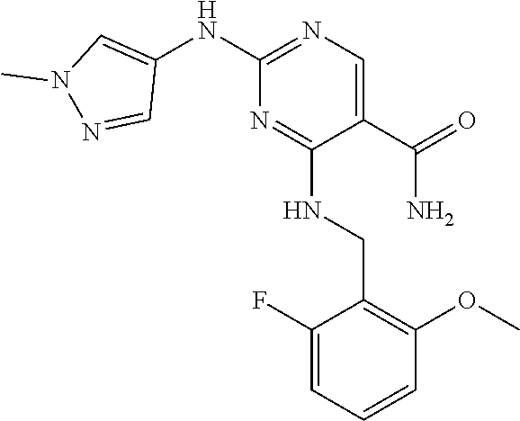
C1(NC2=CN(C)N=C2)=NC=C(C(=O)N)C(NCC2=C(OC)C=CC=C2F)=N1
